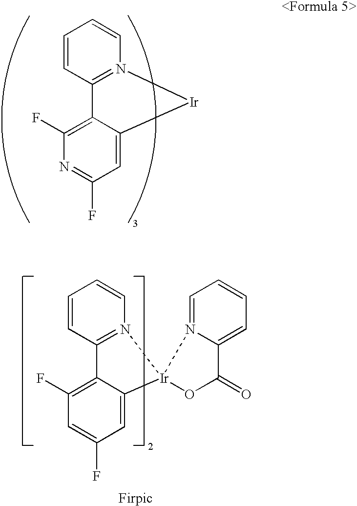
C1=CC2=N(C=C1)[Ir]C1=CC(F)=NC(F)=C21.C1=CC2=N(C=C1)[Ir]1(C3=CC(F)=CC(F)=C23)OC(=O)C2=CC=CC=N21
